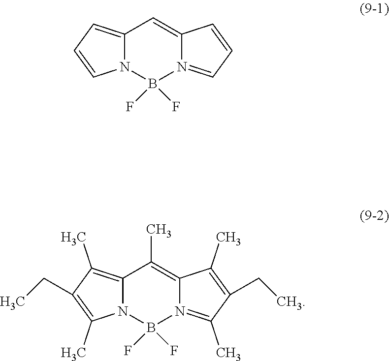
C12=CC=CN1B(F)(F)N1=CC=CC1=C2.C12=C(C)C(CC)=C(C)N1B(F)(F)N1=C(C)C(CC)=C(C)C1=C2C
